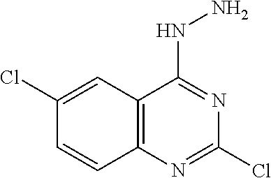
C1=CC2=C(C=C1Cl)C(NN)=NC(Cl)=N2
